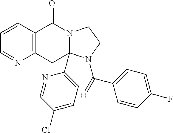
C1=CC2=C(N=C1)CC1(C3=CC=C(Cl)C=N3)N(C2=O)CCN1C(C1=CC=C(F)C=C1)=O
